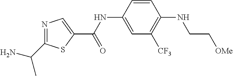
N1=C(C(C)N)SC(C(NC2=CC([CF3])=C(NCC[OMe])C=C2)=O)=C1
